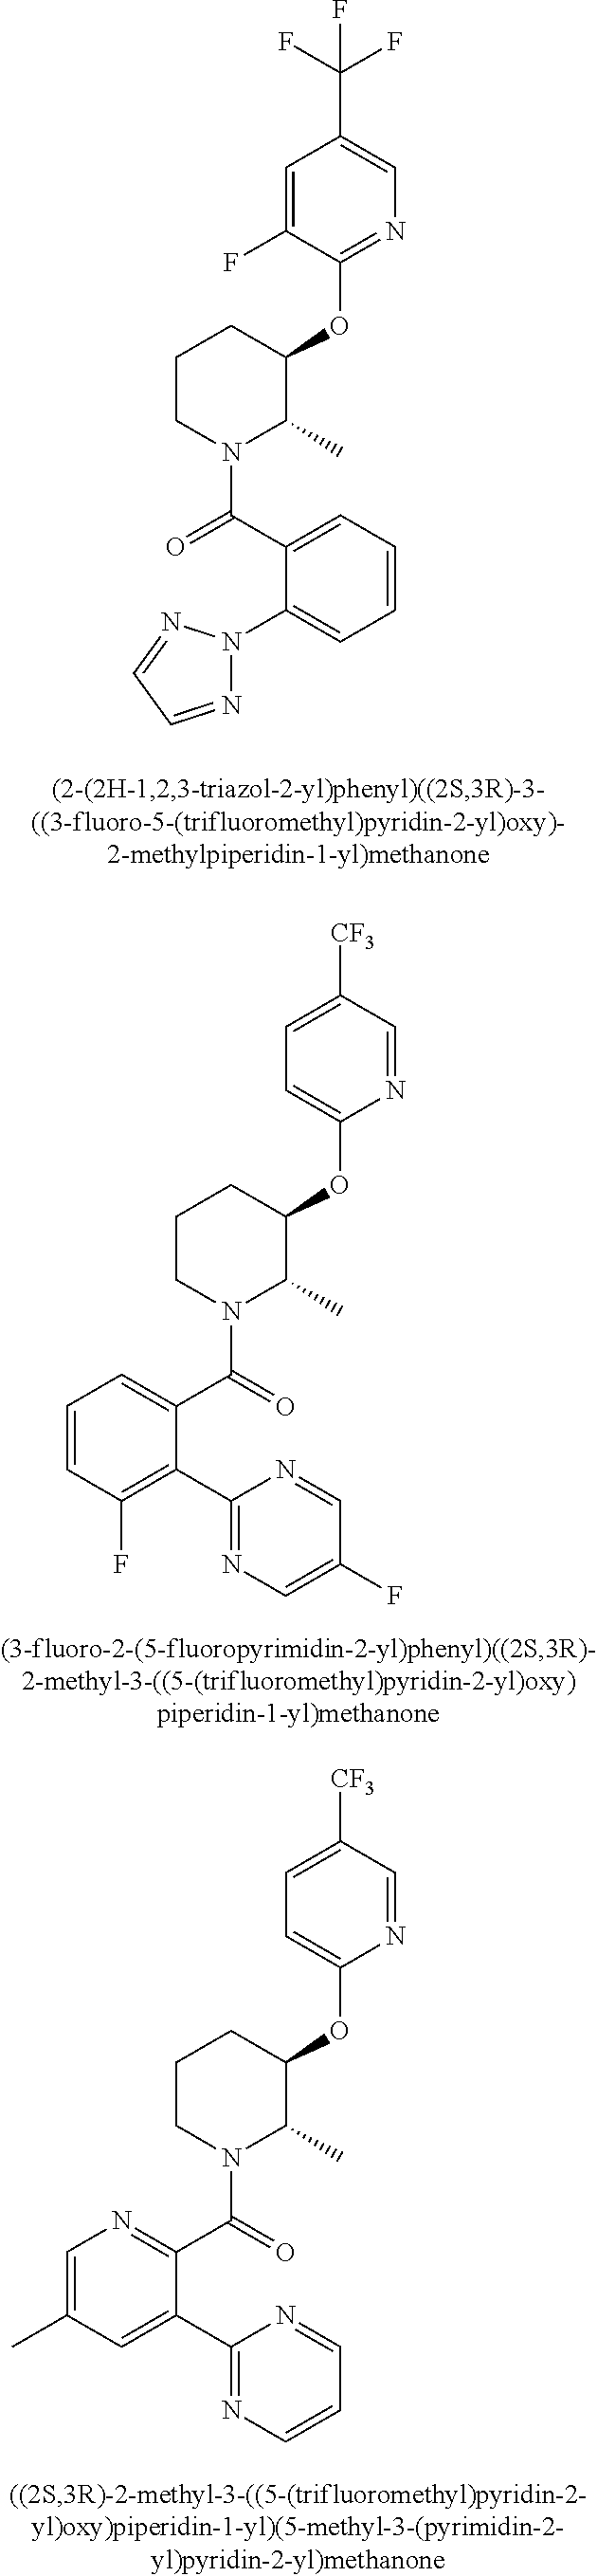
C1(OC2CCCN(C(=O)C3=CC=CC=C3N3N=CC=N3)C2C)=NC=C(C(F)(F)F)C=C1F.C1(OC2CCCN(C(C3=CC=CC(F)=C3C3=NC=C(F)C=N3)=O)C2C)=CC=C([CF3])C=N1.C1(OC2CCCN(C(C3=NC=C(C)C=C3C3=NC=CC=N3)=O)C2C)=CC=C([CF3])C=N1
